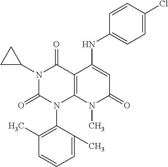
C1=C(C)C(N2C3=C(C(=O)N(C4CC4)C2=O)C(NC2=CC=C(Cl)C=C2)=CC(=O)N3C)=C(C)C=C1
